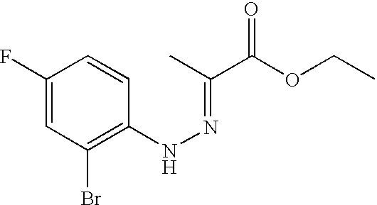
C1(F)=CC(Br)=C(NN=C(C(OCC)=O)C)C=C1
